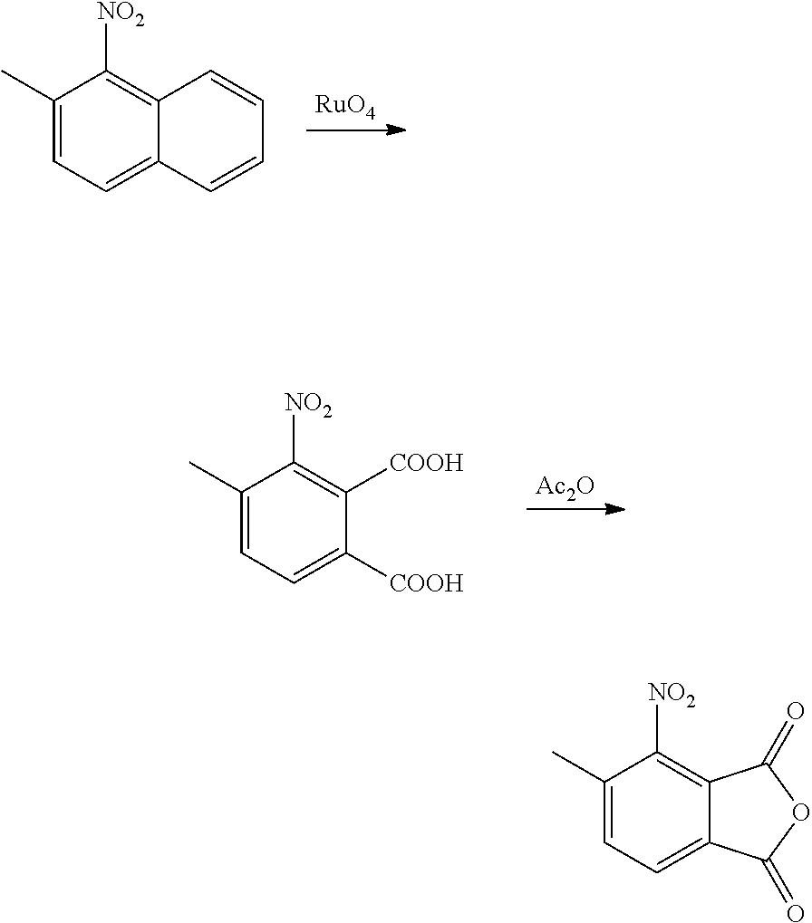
C1(C)=CC=C2C(=C1[NO2])C=CC=C2.[RuO4].C1(C)=CC=C([COOH])C([COOH])=C1[NO2].[Ac2O].C1(C)=CC=C2C(=C1[NO2])C(=O)OC2=O
